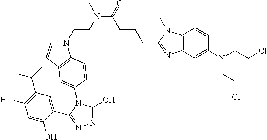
N1=C(O)N(C2=CC3=C(N(CCN(C(CCCC4=NC5=C(N4C)C=CC(N(CCCl)CCCl)=C5)=O)C)C=C3)C=C2)C(C2=CC(C(C)C)=C(O)C=C2O)=N1
